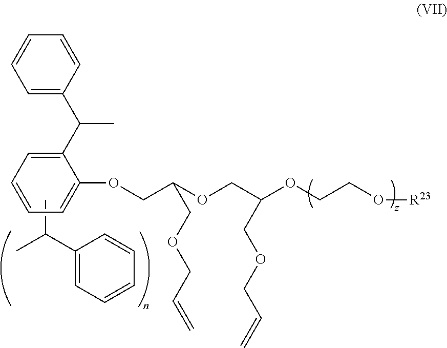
CC(C1=CC=CC=C1)C.C1(OCC(OCC(OCCO[R23])COCC=C)COCC=C)=CC=CC=C1C(C1=CC=CC=C1)C
